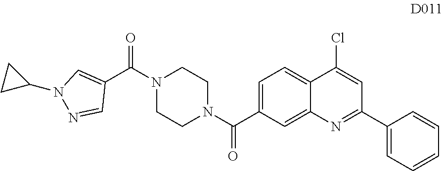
C1=C(C(N2CCN(C(=O)C3=CN(C4CC4)N=C3)CC2)=O)C=C2C(=C1)C(Cl)=CC(C1=CC=CC=C1)=N2
